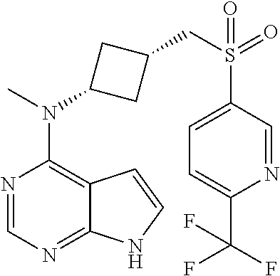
N1=CN=C2C(=C1N(C)C1CC(CS(=O)(C3=CC=C(C(F)(F)F)N=C3)=O)C1)C=CN2
